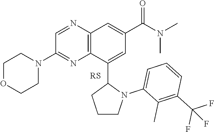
C1=NC2=C(N=C1N1CCOCC1)C(C1CCCN1C1=CC=CC(C(F)(F)F)=C1C)=CC(C(N(C)C)=O)=C2
